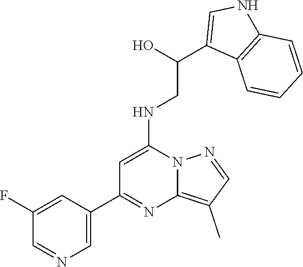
C(CNC1=CC(C2=CN=CC(F)=C2)=NC2=C(C)C=NN12)(C1=CNC2=C1C=CC=C2)O
